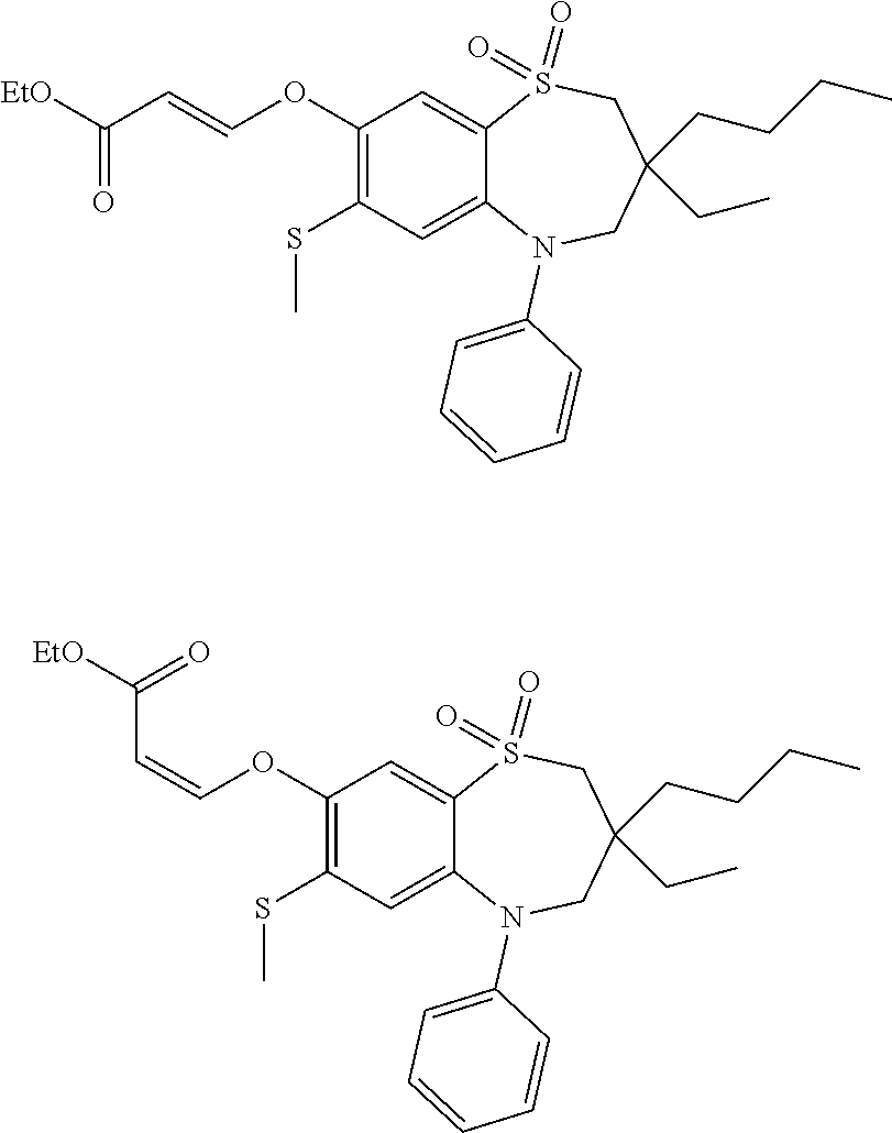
[EtO]C(C=COC1=C(SC)C=C2C(=C1)S(=O)(=O)CC(CCCC)(CC)CN2C1=CC=CC=C1)=O.C(OC1=C(SC)C=C2C(=C1)S(=O)(=O)CC(CCCC)(CC)CN2C1=CC=CC=C1)=CC([EtO])=O
